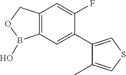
C12=C(COB1O)C=C(F)C(C1=CSC=C1C)=C2
